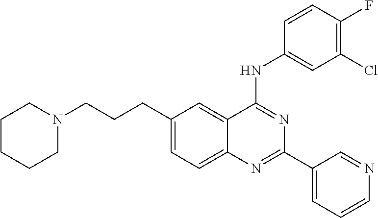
C1(CCCN2CCCCC2)=CC=C2C(=C1)C(NC1=CC(Cl)=C(F)C=C1)=NC(C1=CC=CN=C1)=N2
